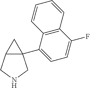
C12(C3=CC=C(F)C4=C3C=CC=C4)C(CNC1)C2
